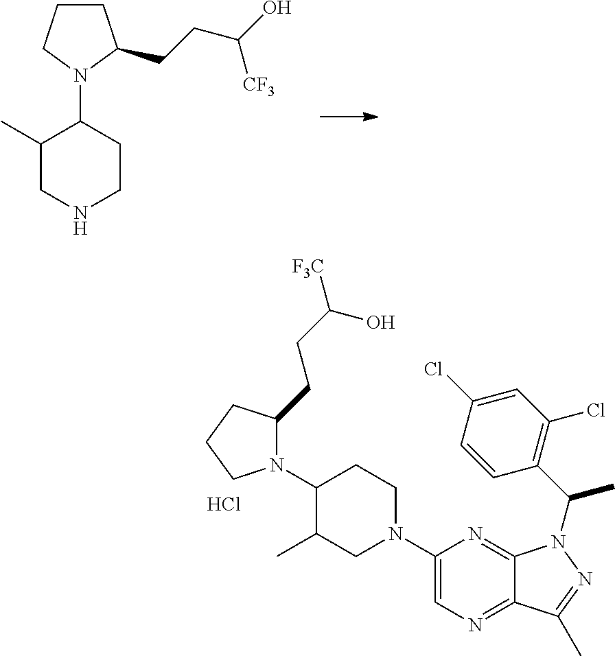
N1(C2C(C)CN(C3=CN=C4C(=N3)N(C(C)C3=C(Cl)C=C(Cl)C=C3)N=C4C)CC2)C(CCC([F3C])O)CCC1.Cl.C1CCN(C2C(C)CNCC2)C1CCC(O)[CF3]
